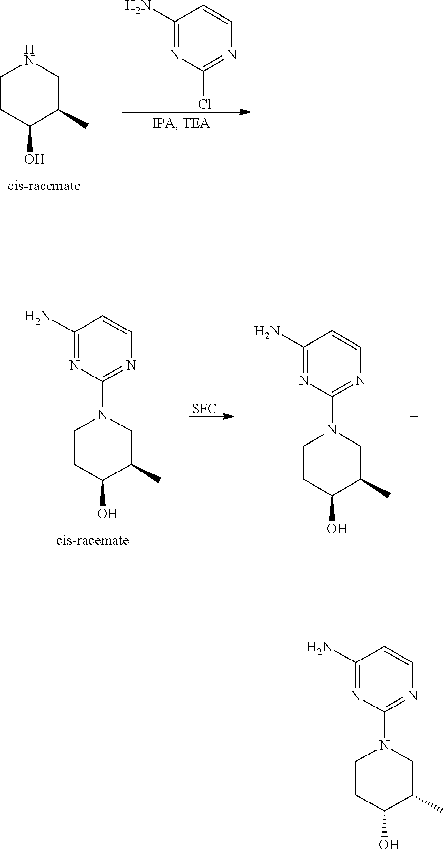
C1(N)=NC(Cl)=NC=C1.C1CC(O)C(C)CN1.[SFC].C1CC(O)C(C)CN1C1=NC=CC(N)=N1.C1CC(O)C(C)CN1C1=NC=CC(N)=N1.C1CC(O)C(C)CN1C1=NC=CC(N)=N1
